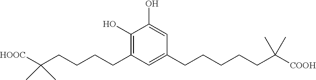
C1(CCCCC(C)(C)[HOOC])=C(O)C(O)=CC(CCCCCC(C)(C)[COOH])=C1
